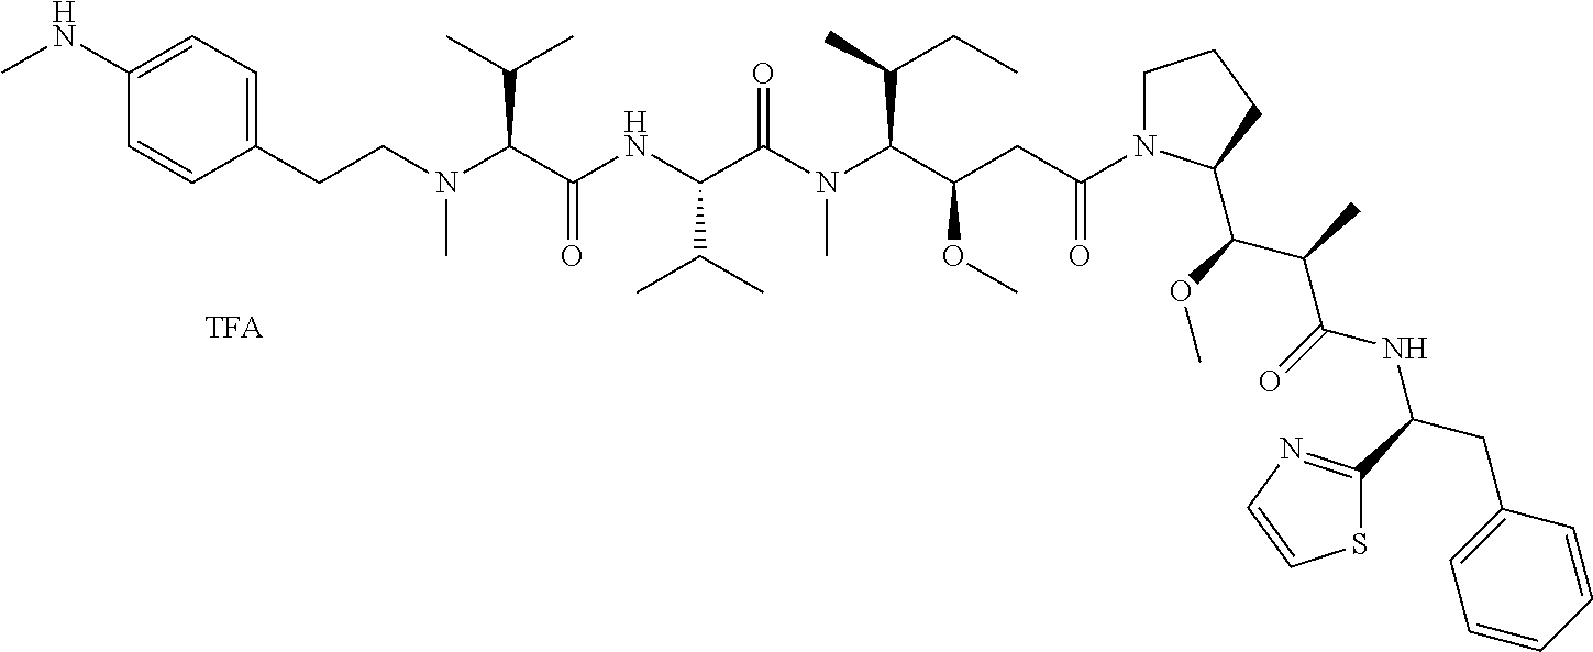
C(CN(C(C(NC(C(N(C(C(CC(N1CCCC1C(OC)C(C)C(=O)NC(CC1=CC=CC=C1)C1=NC=CS1)=O)OC)C(C)CC)C)=O)C(C)C)=O)C(C)C)C)C1=CC=C(NC)C=C1
